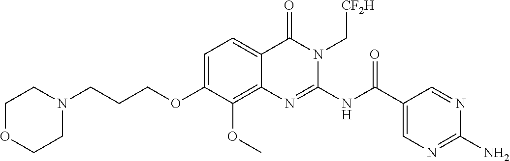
C1=C(OCCCN2CCOCC2)C(OC)=C2C(=C1)C(=O)N(C[CF2H])C(NC(C1=CN=C(N)N=C1)=O)=N2
